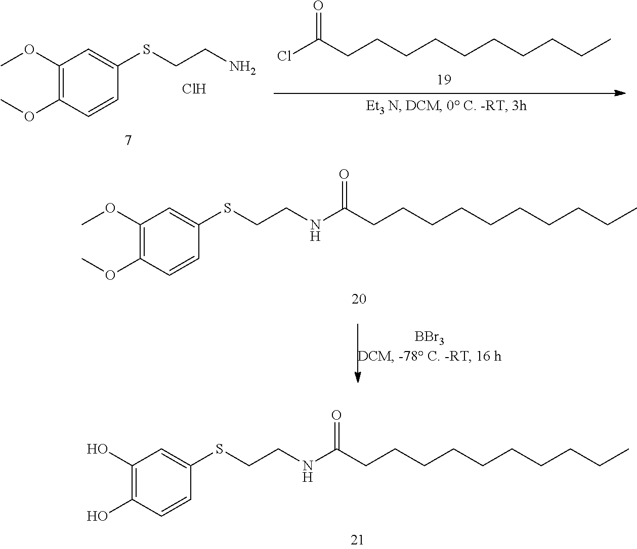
C1(O)=C(O)C=CC(SCCNC(CCCCCCCCCC)=O)=C1.C1(OC)=C(OC)C=CC(SCCN)=C1.Cl.ClC(CCCCCCCCCC)=O.C1(OC)=C(OC)C=CC(SCCNC(CCCCCCCCCC)=O)=C1
